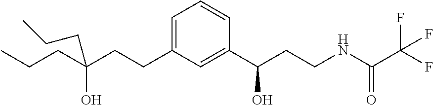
C1=C(CCC(CCC)(O)CCC)C=C(C(CCNC(C(F)(F)F)=O)O)C=C1
